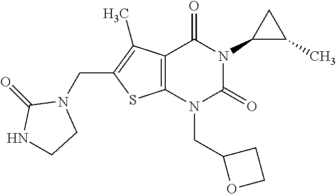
C12=C(N(CC3OCC3)C(=O)N(C3C(C)C3)C1=O)SC(CN1C(=O)NCC1)=C2C
